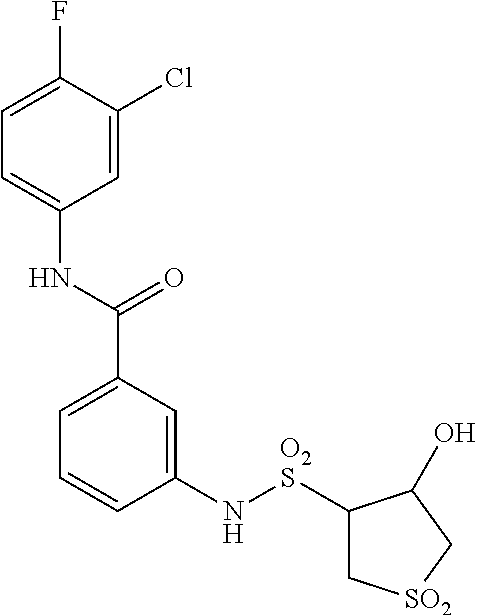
C1(N[O2S]C2C[SO2]CC2O)=CC(C(NC2=CC=C(F)C(Cl)=C2)=O)=CC=C1
